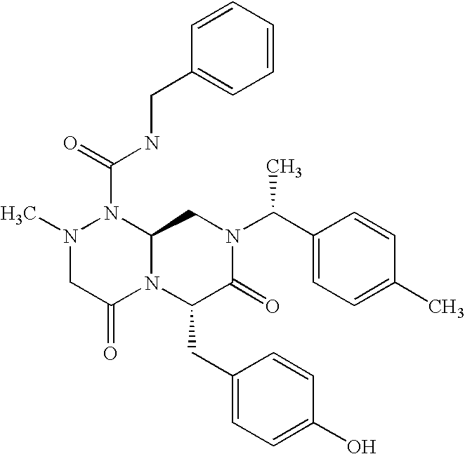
CN1CC(=O)N2C(N1C(=O)NCC1=CC=CC=C1)CN(C(C1=CC=C(C)C=C1)C)C(=O)C2CC1=CC=C(O)C=C1
